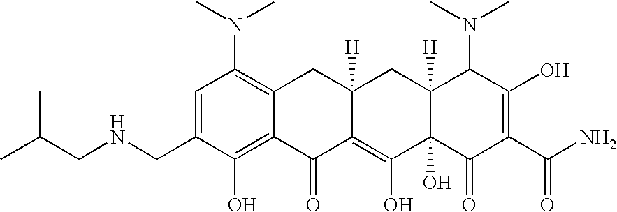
N(CC1=CC(N(C)C)=C2C(=C1O)C(=O)C1=C(O)C3(O)C([H])(CC1([H])C2)C(N(C)C)C(O)=C(C(N)=O)C3=O)CC(C)C
